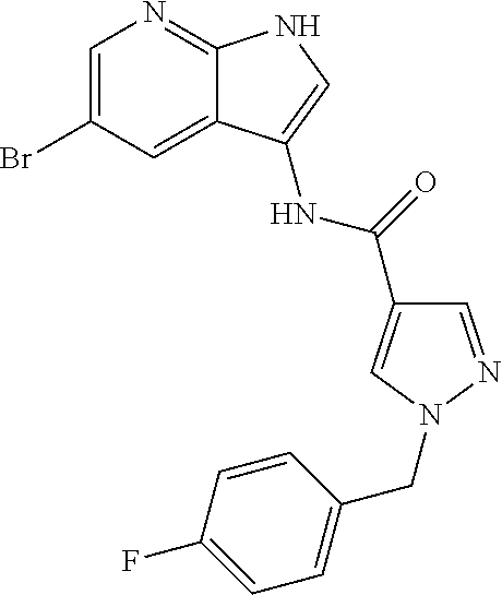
C1=C(Br)C=C2C(=N1)NC=C2NC(=O)C1=CN(CC2=CC=C(F)C=C2)N=C1
